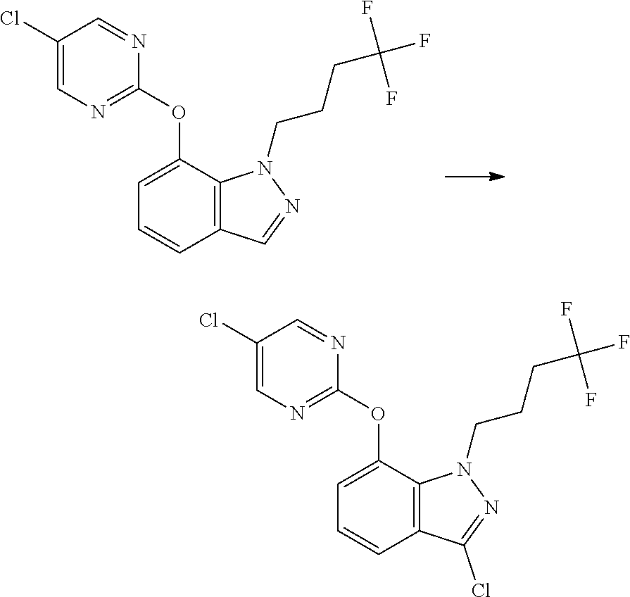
C12=C(C(OC3=NC=C(Cl)C=N3)=CC=C1)N(CCCC(F)(F)F)N=C2Cl.C12=C(C(OC3=NC=C(Cl)C=N3)=CC=C1)N(CCCC(F)(F)F)N=C2
